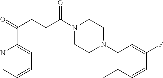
C1(N2CCN(C(CCC(=O)C3=CC=CC=N3)=O)CC2)=C(C)C=CC(F)=C1
